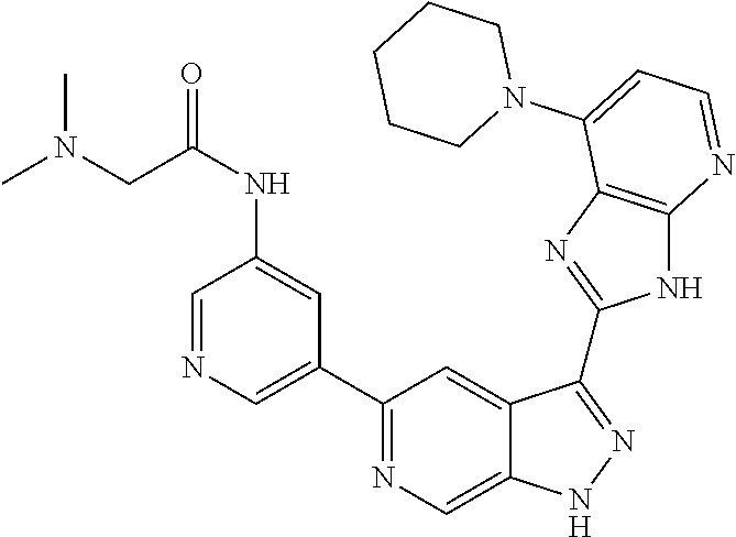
C1(C2=NC=C3C(=C2)C(C2=NC4=C(N2)N=CC=C4N2CCCCC2)=NN3)=CN=CC(NC(CN(C)C)=O)=C1
